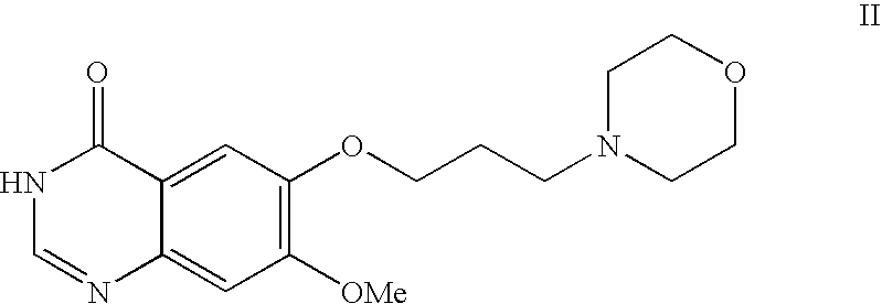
C1([OMe])=C(OCCCN2CCOCC2)C=C2C(=C1)N=CNC2=O
